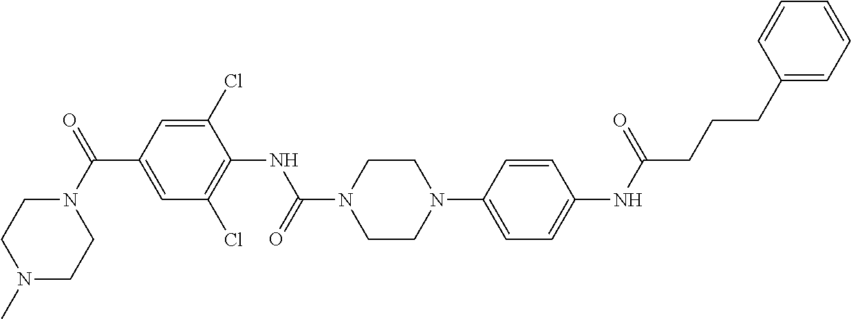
N1(C(=O)C2=CC(Cl)=C(NC(=O)N3CCN(C4=CC=C(NC(=O)CCCC5=CC=CC=C5)C=C4)CC3)C(Cl)=C2)CCN(C)CC1
